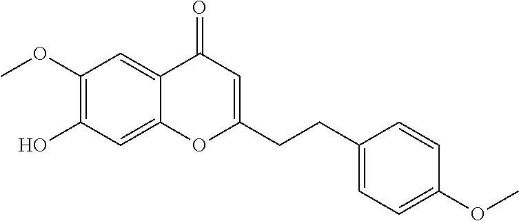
C1(OC)=C(O)C=C2C(=C1)C(=O)C=C(CCC1=CC=C(OC)C=C1)O2
